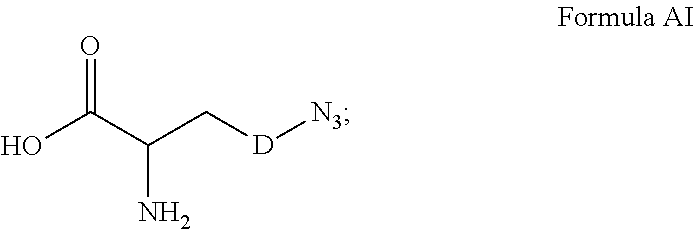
[N3][D]CC(C(O)=O)N
